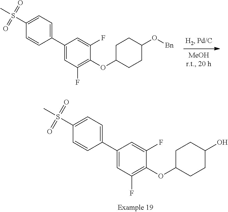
C1(C2=CC=C(S(C)(=O)=O)C=C2)=CC(F)=C(OC2CCC(O[Bn])CC2)C(F)=C1.C1(C2=CC=C(S(C)(=O)=O)C=C2)=CC(F)=C(OC2CCC(O)CC2)C(F)=C1
